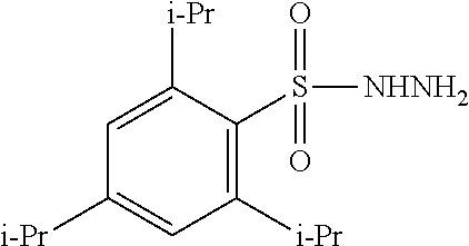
C1=C([i-Pr])C(S([NHNH2])(=O)=O)=C([i-Pr])C=C1[i-Pr]
